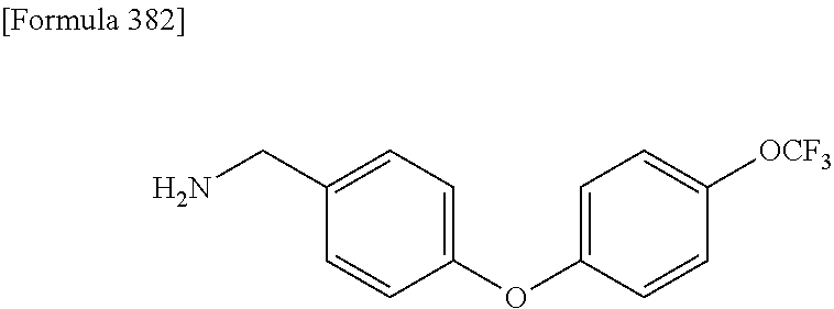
C1(CN)=CC=C(OC2=CC=C([OCF3])C=C2)C=C1
